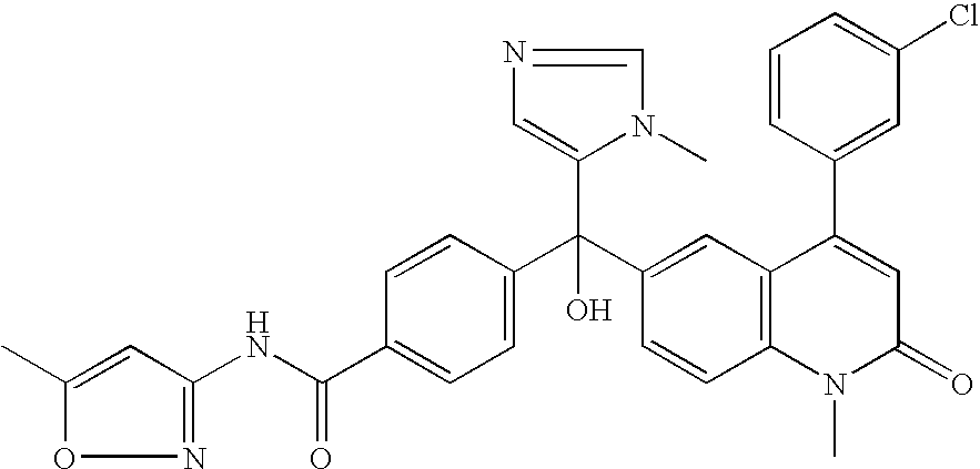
C1=C(C(NC2=NOC(C)=C2)=O)C=CC(C(C2=CC3=C(C=C2)N(C)C(=O)C=C3C2=CC(Cl)=CC=C2)(C2=CN=CN2C)O)=C1
